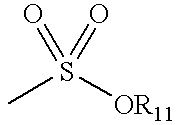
CS([OR11])(=O)=O
